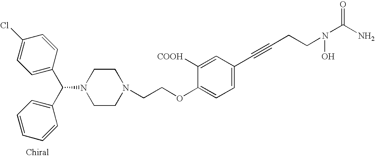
C1=C(C(C2=CC=CC=C2)N2CCN(CCOC3=CC=C(C#CCCN(C(N)=O)O)C=C3[COOH])CC2)C=CC(Cl)=C1
